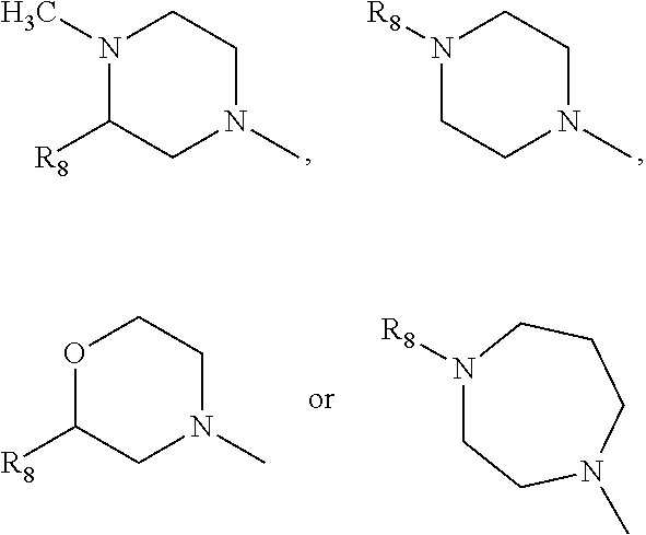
N1(C)C([R8])CN(C)CC1.N1([R8])CCN(C)CC1.O1C([R8])CN(C)CC1.N1([R8])CCN(C)CCC1
